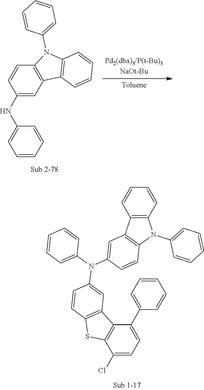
C12=C(C=CC(NC3=CC=CC=C3)=C1)N(C1=CC=CC=C1)C1=C2C=CC=C1.C1=C(C2=CC=CC=C2)C2=C(C(Cl)=C1)SC1=C2C=C(N(C2=CC=CC=C2)C2=CC3=C(C=C2)N(C2=CC=CC=C2)C2=C3C=CC=C2)C=C1
